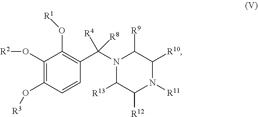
C1(O[R2])=C(O[R3])C=CC(C(N2C([R13])C([R12])N([R11])C([R10])C2[R9])([R4])[R8])=C1O[R1]
